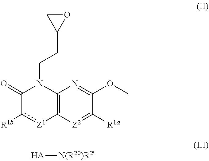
C1(=O)c([R1b])[Z1]C2=C(N1CCC1OC1)N=C(OC)C([R1a])=[Z2]2.[HA][N(R20)R2]
